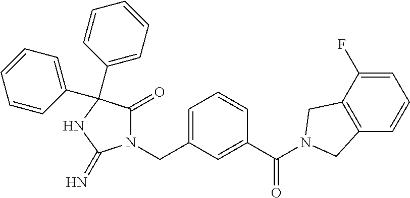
N1(CC2=CC=CC(C(=O)N3CC4=C(C=CC=C4F)C3)=C2)C(=O)C(C2=CC=CC=C2)(C2=CC=CC=C2)NC1=N
